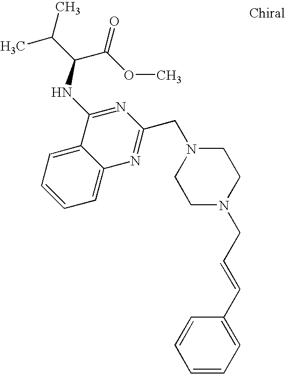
C1=C2C(=CC=C1)C(NC(C(C)C)C(OC)=O)=NC(CN1CCN(CC=CC3=CC=CC=C3)CC1)=N2
